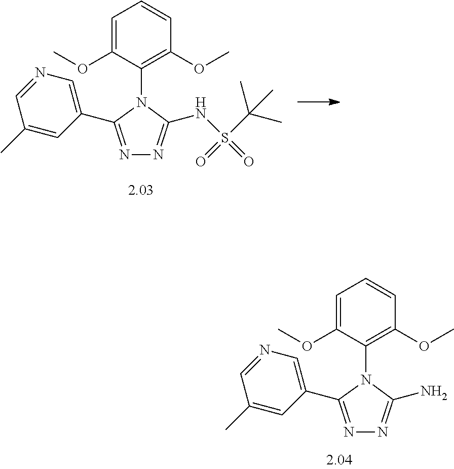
C1=C(OC)C(N2C(C3=CN=CC(C)=C3)=NN=C2NS(=O)(=O)C(C)(C)C)=C(OC)C=C1.C1=C(OC)C(N2C(C3=CN=CC(C)=C3)=NN=C2N)=C(OC)C=C1
